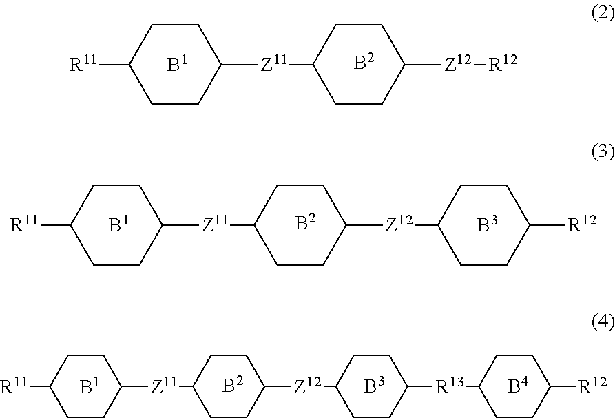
C1CC([R11])CCC1[Z11]C1CCC([Z12][R12])CC1.C1CC([R11])CCC1[Z11]C1CCC([Z12]C2CCC([R12])CC2)CC1.C1CC([R11])CCC1[Z11]C1CCC([Z12]C2CCC([R13]C3CCC([R12])CC3)CC2)CC1
